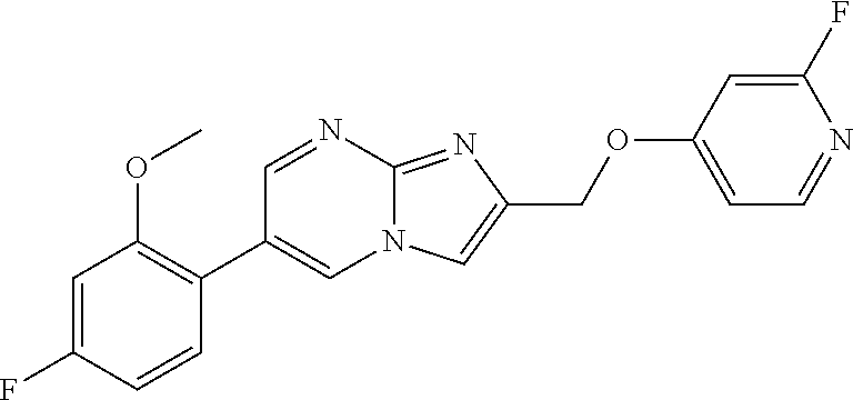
C1=C(F)C=CC(C2=CN3C(=NC(COC4=CC=NC(F)=C4)=C3)N=C2)=C1OC
